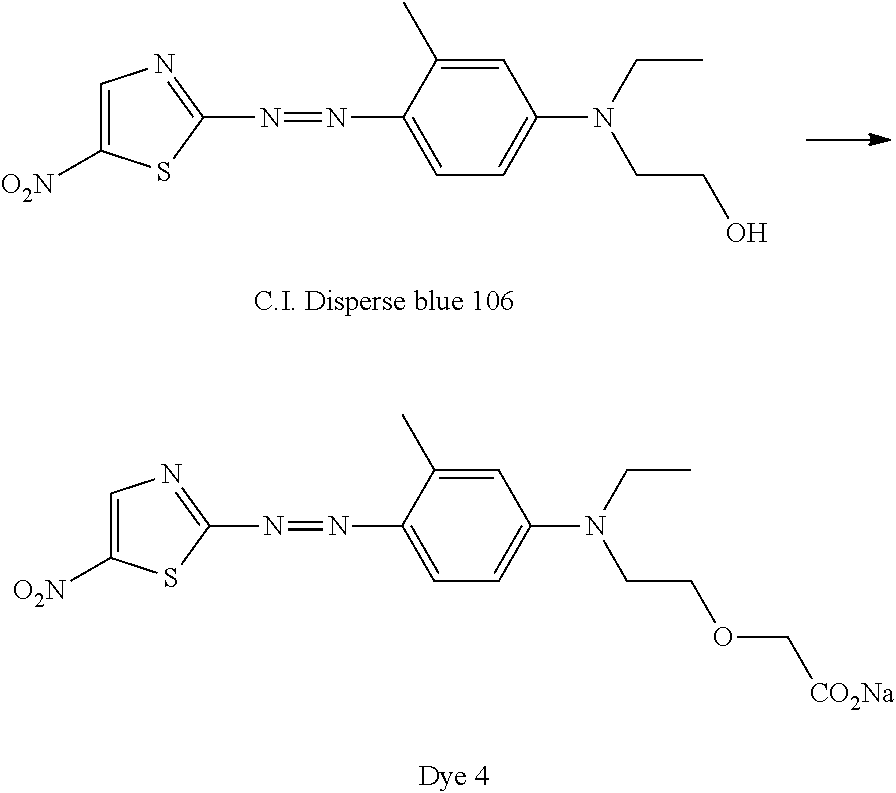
N(=NC1=CC=C(N(CC)CCO)C=C1C)C1=NC=C([O2N])S1.N(=NC1=CC=C(N(CC)CCOC[CO2Na])C=C1C)C1=NC=C([O2N])S1
